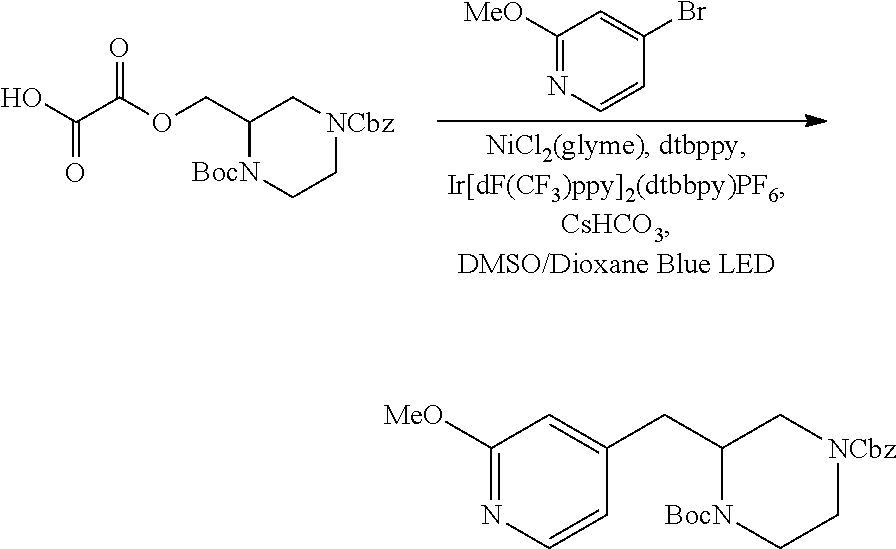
C1([MeO])=NC=CC(Br)=C1.C1(COC(C(O)=O)=O)[BocN]CC[NCbz]C1.C1([MeO])=NC=CC(CC2[BocN]CC[NCbz]C2)=C1
